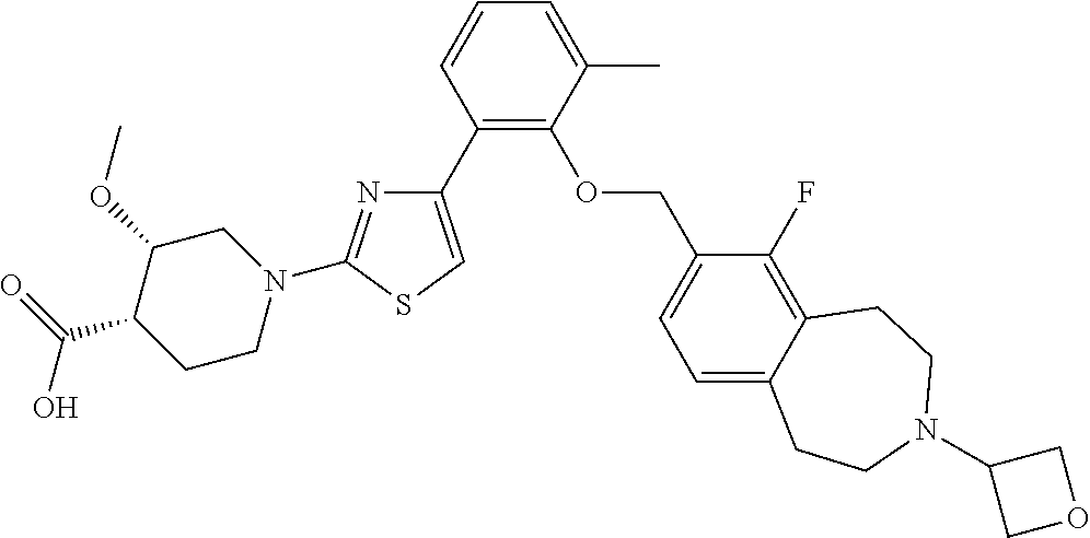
C1(C2=CSC(N3CC(OC)C(C(=O)O)CC3)=N2)=C(OCC2=CC=C3C(=C2F)CCN(C2COC2)CC3)C(C)=CC=C1
